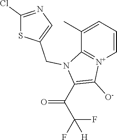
C1=CC=C(C)C2=[N+]1C([O-])=C(C(C(F)(F)[H])=O)N2CC1=CN=C(Cl)S1
